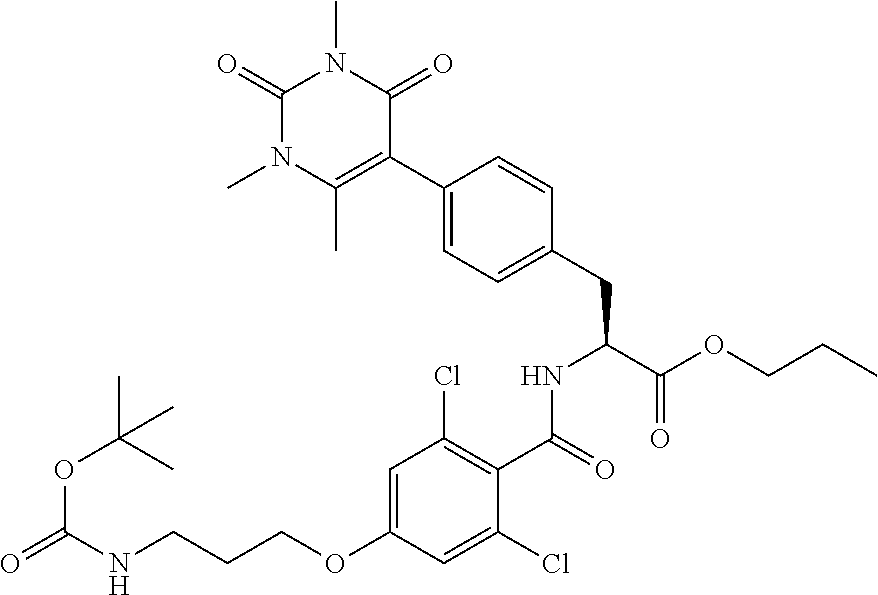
C1(C(=O)NC(CC2=CC=C(C3=C(C)N(C)C(=O)N(C)C3=O)C=C2)C(OCCC)=O)=C(Cl)C=C(OCCCNC(=O)OC(C)(C)C)C=C1Cl
